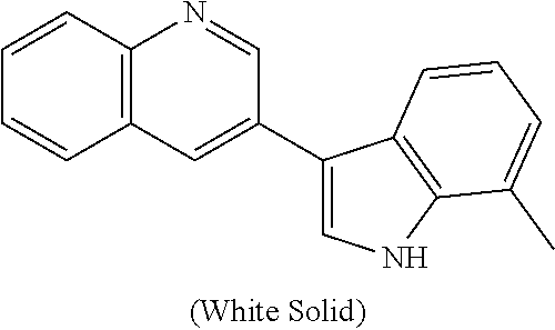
C12=C(C=CC=C1)N=CC(C1=CNC3=C1C=CC=C3C)=C2
